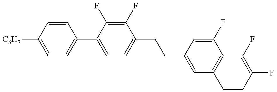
C1=C([C3H7])C=CC(C2=CC=C(CCC3=CC4=C(C(F)=C3)C(F)=C(F)C=C4)C(F)=C2F)=C1
